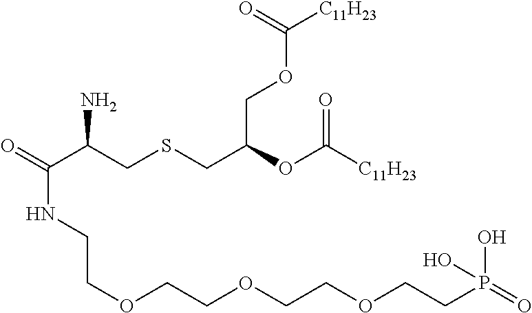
C(C(CSCC(COC([C11H23])=O)OC([C11H23])=O)N)(=O)NCCOCCOCCOCCP(O)(O)=O
